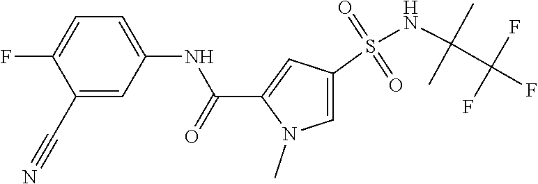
C1(C#N)=CC(NC(C2=CC(S(NC(C(F)(F)F)(C)C)(=O)=O)=CN2C)=O)=CC=C1F
